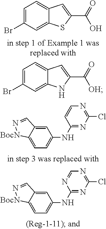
C1=C(Br)C=C2C(=C1)C=C(C(=O)[OH])N2.C1=C(Br)C=C2C(=C1)C=C(C(=O)O)S2.C1=C2C(=CC(NC3=NC(Cl)=NC=C3)=C1)C=N[BocN]2.C1=C2C(=CC(NC3=NC(Cl)=NC=N3)=C1)C=N[BocN]2
